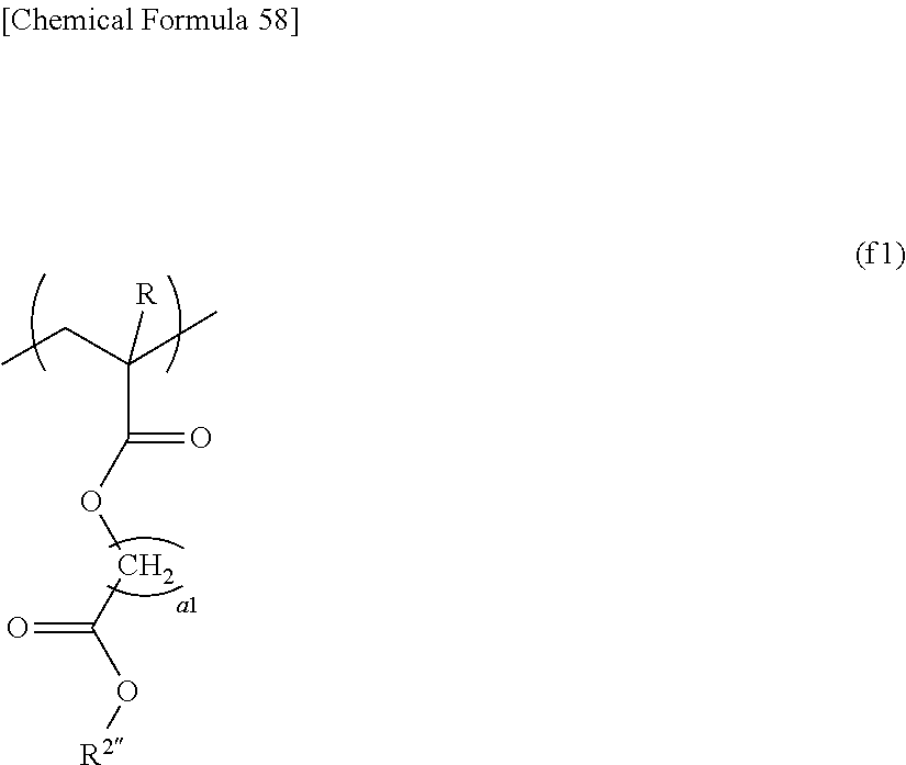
CCC(C)([R])C(OCC(O[R2])=O)=O
